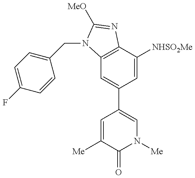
C12=C(C([NHSO2Me])=CC(C3=CN([Me])C(=O)C([Me])=C3)=C1)N=C([MeO])N2CC1=CC=C(F)C=C1
